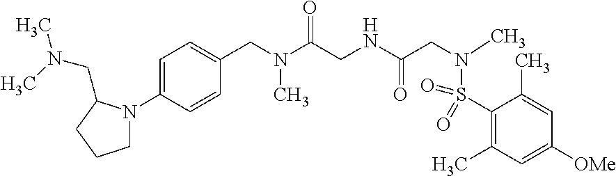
C1=C(N2CCCC2CN(C)C)C=CC(CN(C(CNC(CN(C)S(=O)(=O)C2=C(C)C=C([OMe])C=C2C)=O)=O)C)=C1
